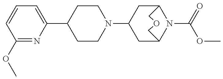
C1CN(C2CC3N(C(=O)OC)C(C2)COC3)CCC1C1=CC=CC(OC)=N1
